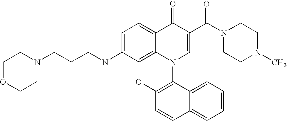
C12=C3C(=CC=C1NCCCN1CCOCC1)C(=O)C(C(N1CCN(C)CC1)=O)=CN3C1=C(O2)C=CC2=CC=CC=C12
